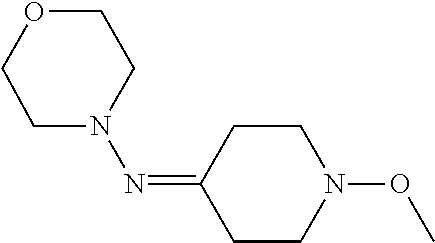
N(=C1CCN(OC)CC1)N1CCOCC1
